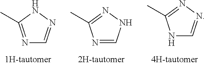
N1C=NN=C1C.N1=C(C)NN=C1.N1=CNN=C1C
